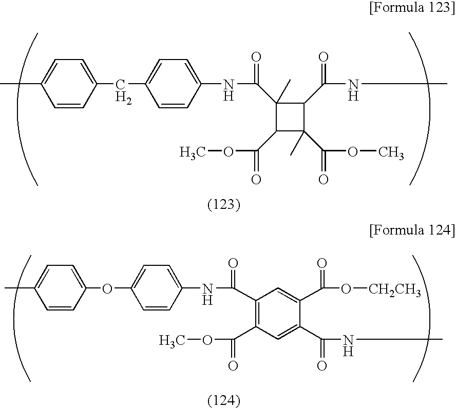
C1(C(=O)NC2=CC=C(CC3=CC=C(C)C=C3)C=C2)(C)C(C(=O)OC)C(C(=O)OC)(C)C1C(=O)NC.N(C1=CC=C(OC2=CC=C(C)C=C2)C=C1)C(=O)C1=C(C(=O)OC)C=C(C(=O)NC)C(C(=O)O[CH2CH3])=C1
